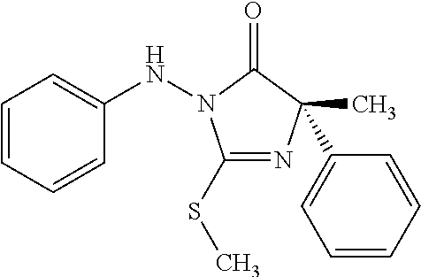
C1(SC)=NC(C2=CC=CC=C2)(C)C(=O)N1NC1=CC=CC=C1
